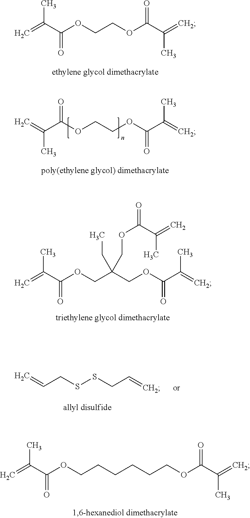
C=C(C(OCCOC(C(=C)C)=O)=O)C.C=C(C(OCC(CC)(COC(=O)C(=C)C)COC(C(=C)C)=O)=O)C.C=CCSSCC=C.C=C(C(OCCCCCCOC(C(=C)C)=O)=O)C.C=C(C(OCCOC(C(=C)C)=O)=O)C
